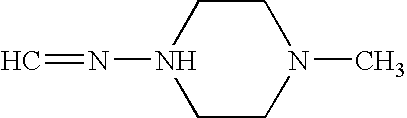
C1N(N=C)CCN(C)C1
